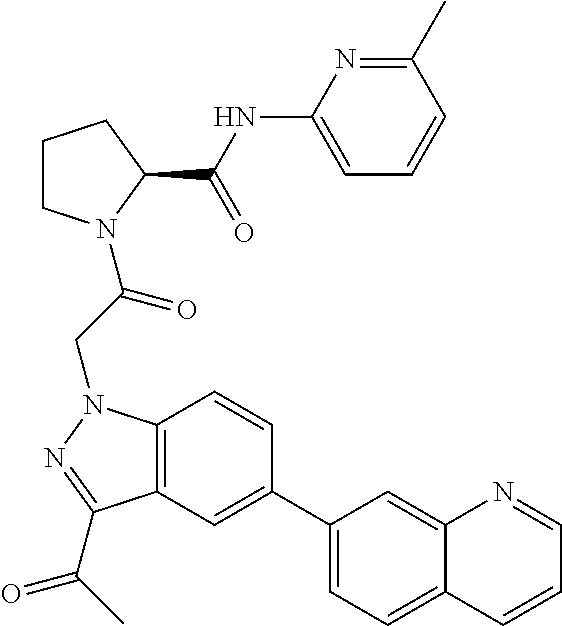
C1(NC(C2CCCN2C(CN2C3=C(C(C(C)=O)=N2)C=C(C2=CC=C4C(=C2)N=CC=C4)C=C3)=O)=O)=CC=CC(C)=N1
